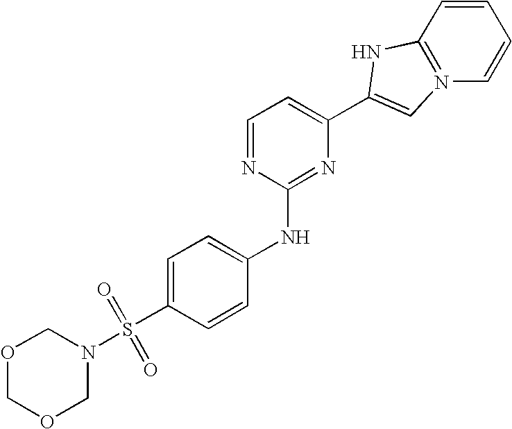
O1COCN(S(=O)(=O)C2=CC=C(NC3=NC(C4=CN5=C(C=CC=C5)N4)=CC=N3)C=C2)C1
